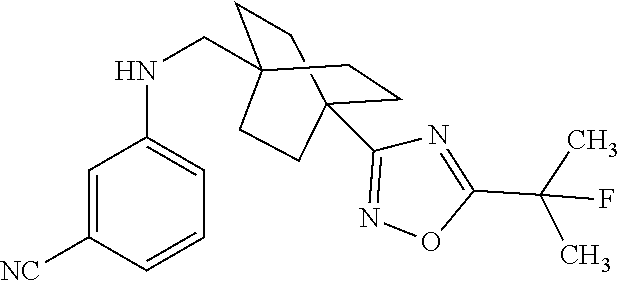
C1=C([NC])C=CC=C1NCC12CCC(C3=NOC(C(C)(C)F)=N3)(CC1)CC2
